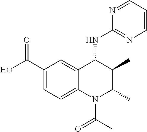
C1(C(=O)O)=CC=C2C(=C1)C(NC1=NC=CC=N1)C(C)C(C)N2C(C)=O
